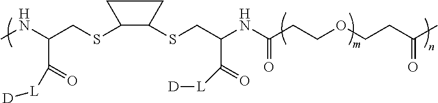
S(C1CCC1SCC(C(=O)[L][D])NC(=O)CCOCCC(=O)C)CC(C(=O)[L][D])NC
